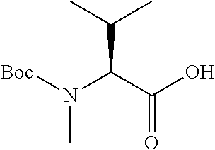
CN([Boc])C(C(O)=O)C(C)C
